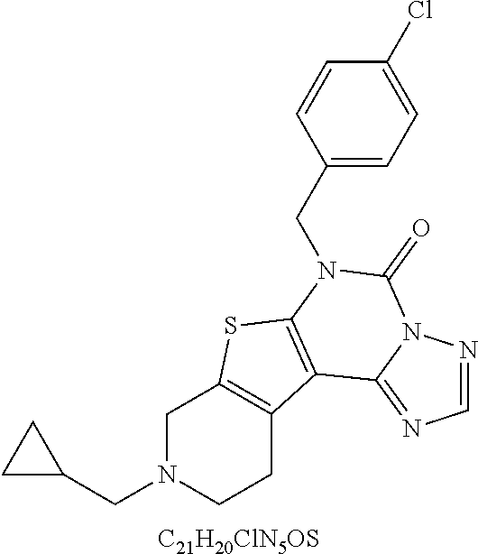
[C21H20ClN5OS].C1N(CC2CC2)CCC2=C1SC1=C2C2=NC=NN2C(=O)N1CC1=CC=C(Cl)C=C1
